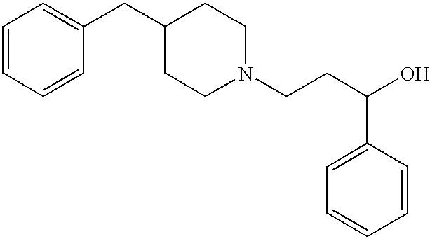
C1=CC=CC(CC2CCN(CCC(O)C3=CC=CC=C3)CC2)=C1
